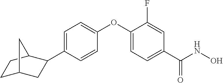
C1=C(C2CC3CCC2C3)C=CC(OC2=CC=C(C(NO)=O)C=C2F)=C1
